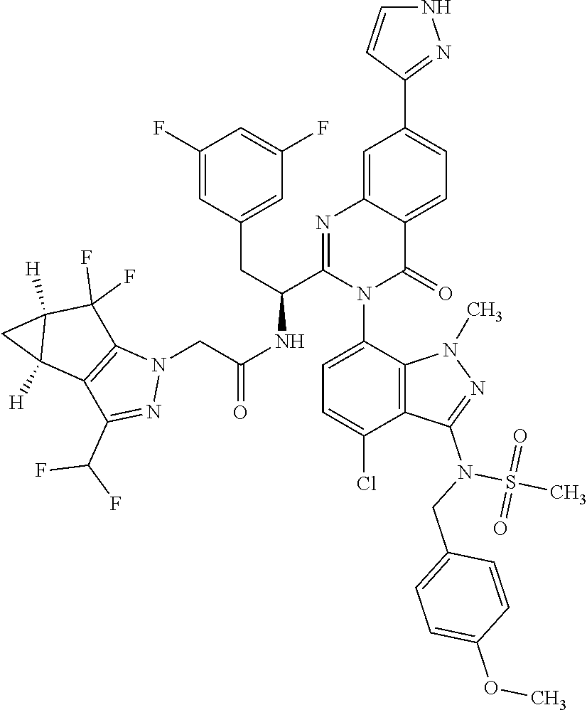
C1=C(N2C(=O)C3=CC=C(C4=NNC=C4)C=C3N=C2C(NC(CN2C3=C(C(C(F)F)=N2)C2([H])C([H])(C3(F)F)C2)=O)CC2=CC(F)=CC(F)=C2)C2=C(C(Cl)=C1)C(N(S(C)(=O)=O)CC1=CC=C(OC)C=C1)=NN2C
